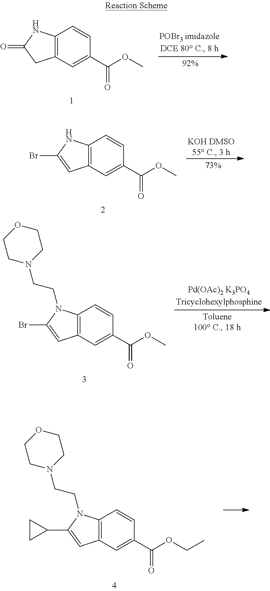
C12=C(C=C(C(OC)=O)C=C1)CC(=O)N2.C12=C(C=C(C(OC)=O)C=C1)C=C(Br)N2.C12=C(C=C(C(OC)=O)C=C1)C=C(Br)N2CCN1CCOCC1.C12=C(C=C(C(OCC)=O)C=C1)C=C(C1CC1)N2CCN1CCOCC1
